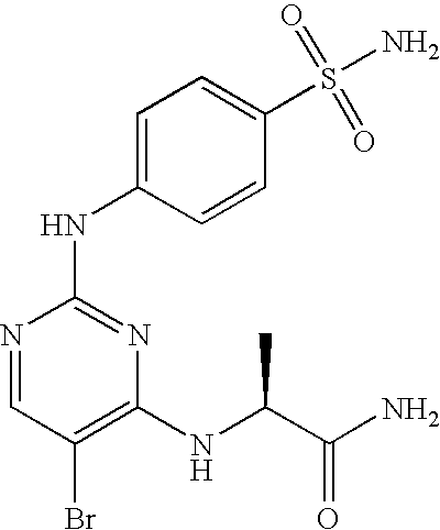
N1=CC(Br)=C(NC(C(N)=O)C)N=C1NC1=CC=C(S(=O)(=O)N)C=C1
